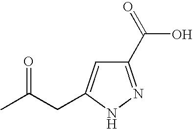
C1(C(=O)O)=NNC(CC(C)=O)=C1
